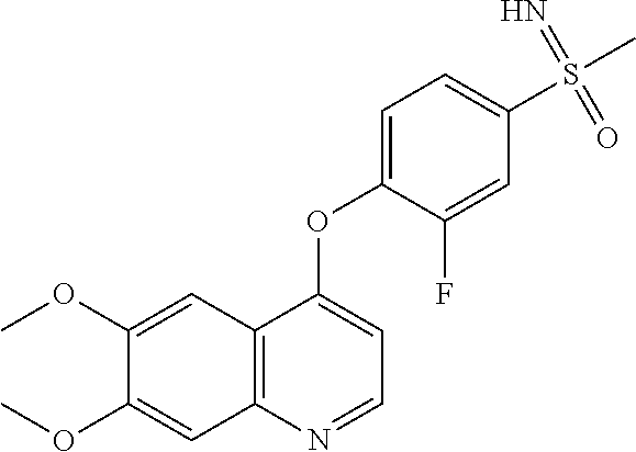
C12=C(N=CC=C1OC1=CC=C(S(C)(=N)=O)C=C1F)C=C(OC)C(OC)=C2
